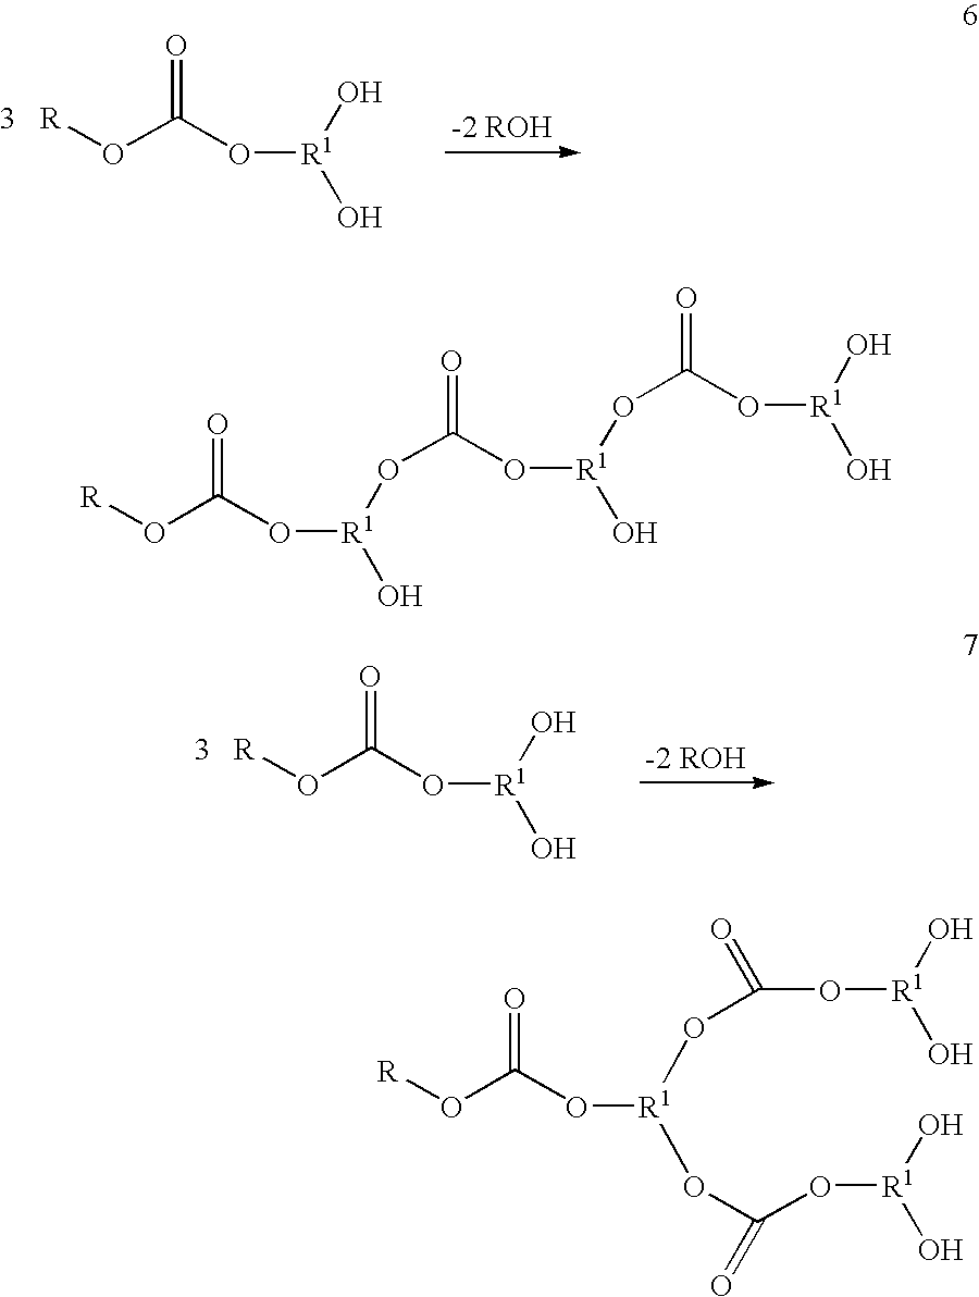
[R]OC(O[R1](OC(O[R1](O)OC(=O)O[R1](O)O)=O)O)=O.[R]OC(O[R1](OC(O[R1](O)O)=O)OC(O[R1](O)O)=O)=O.[R]OC(O[R1](O)O)=O.[R]OC(O[R1](O)O)=O
